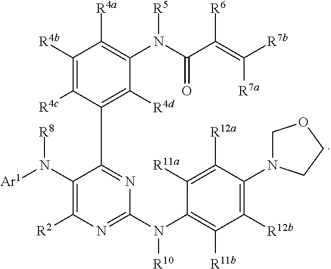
N(C1=NC([R2])=C(N([Ar1])[R8])C(C2=C([R4d])C(N(C(C(=C([R7a])[R7b])[R6])=O)[R5])=C([R4a])C([R4b])=C2[R4c])=N1)(C1=C([R11b])C([R12b])=C(N2COCC2)C([R12a])=C1[R11a])[R10]
